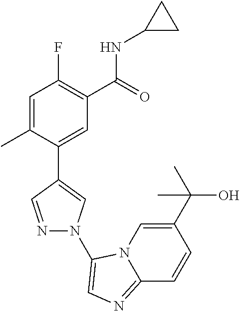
C1=C(C)C(C2=CN(C3=CN=C4N3C=C(C(O)(C)C)C=C4)N=C2)=CC(C(=O)NC2CC2)=C1F
